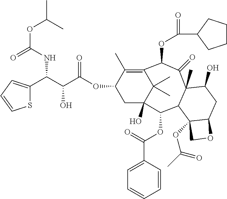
C1C2(O)C(C)(C)C(=C(C)C1OC(C(C(NC(OC(C)C)=O)C1=CC=CS1)O)=O)C(OC(=O)C1CCCC1)C(=O)C1(C)C(C2OC(C2=CC=CC=C2)=O)C2(OC(C)=O)C(CC1O)OC2
